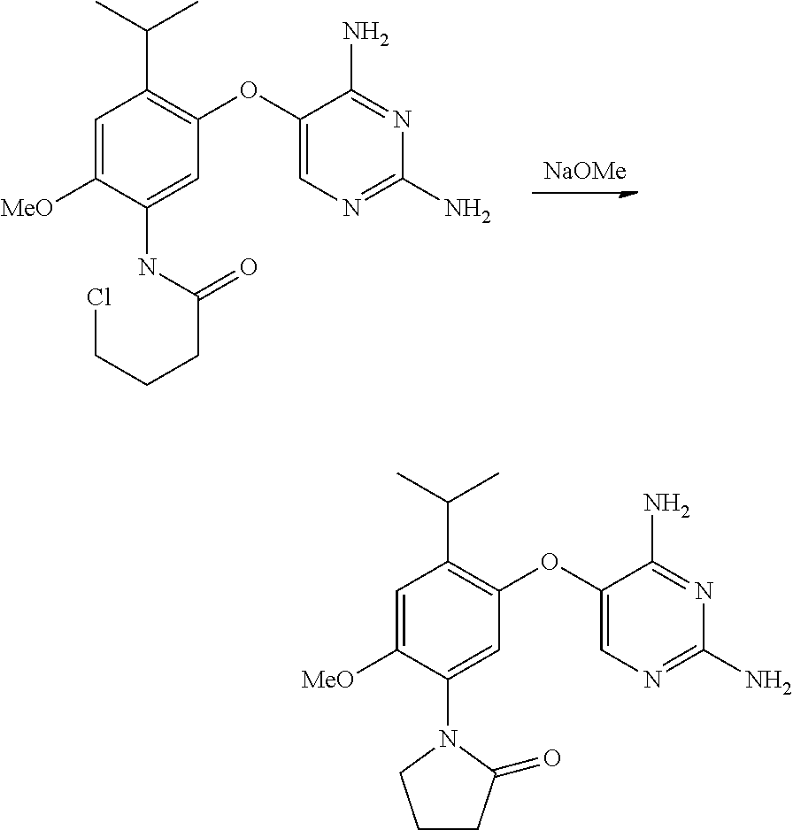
[NaOMe].C1=C([MeO])C(NC(CCCCl)=O)=CC(OC2=CN=C(N)N=C2N)=C1C(C)C.C1=C([MeO])C(N2CCCC2=O)=CC(OC2=CN=C(N)N=C2N)=C1C(C)C
